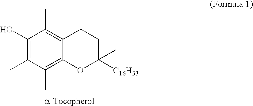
C1(O)=C(C)C(C)=C2C(=C1C)CCC(C)([C16H33])O2
